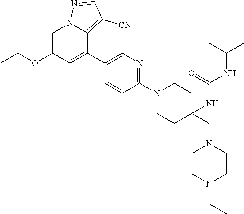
C1=C(OCC)C=C(C2=CN=C(N3CCC(CN4CCN(CC)CC4)(NC(NC(C)C)=O)CC3)C=C2)C2=C([CN])C=NN12
